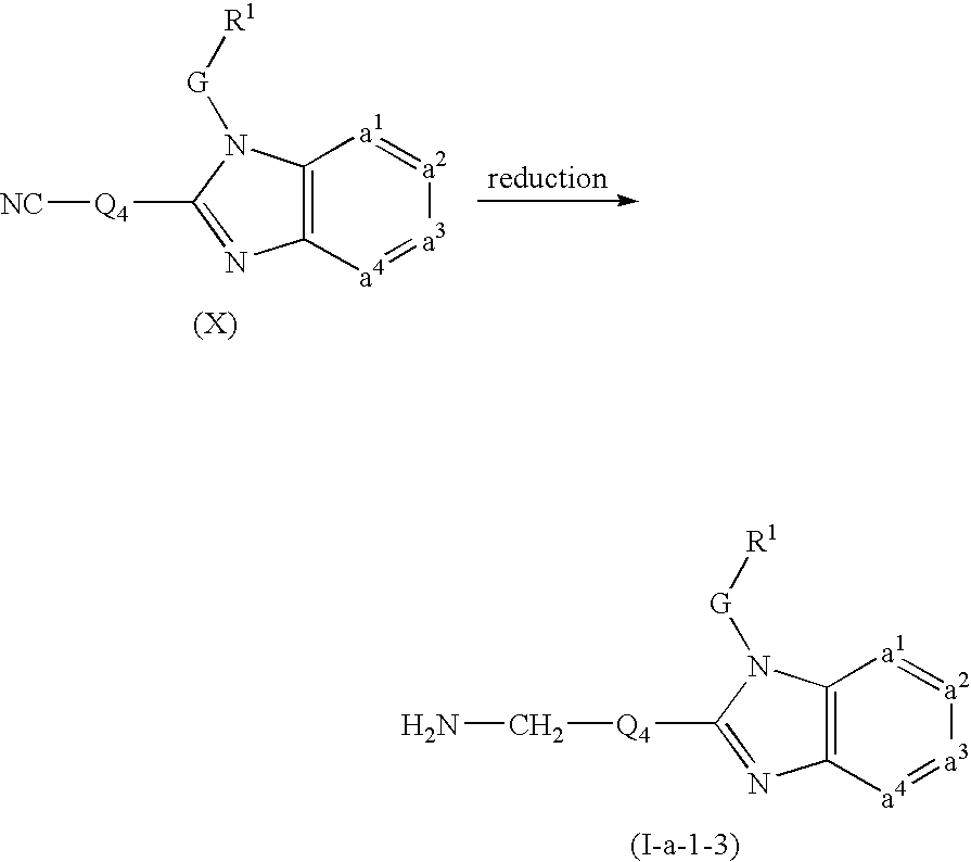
C12=C([a4]=[a3][a2]=[a1]1)N=C([Q4][NC])N2[G][R1].C12=C([a4]=[a3][a2]=[a1]1)N=C([Q4]CN)N2[G][R1]
